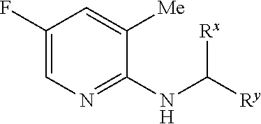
C1(F)=CN=C(NC([Ry])[Rx])C([Me])=C1
